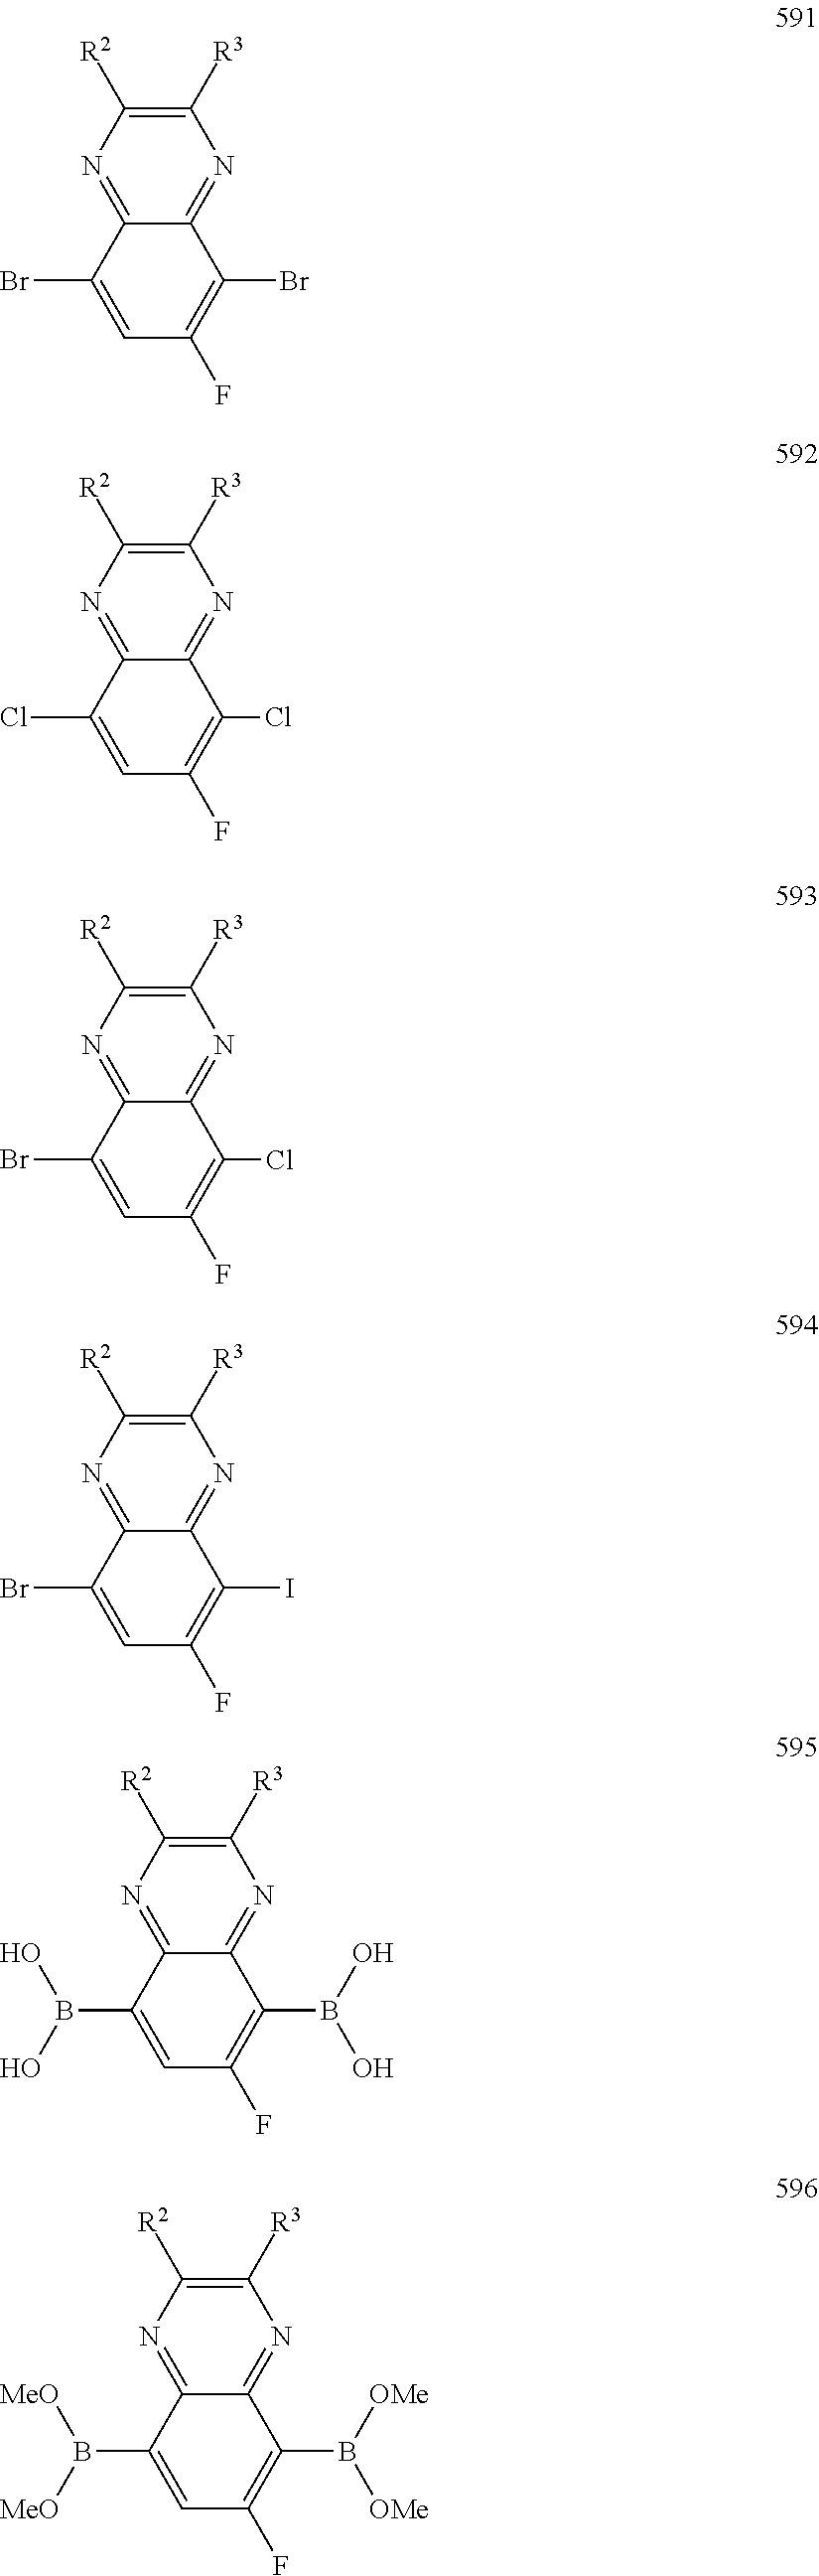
C1([R3])=C([R2])N=C2C(=N1)C(Br)=C(F)C=C2Br.C1([R3])=C([R2])N=C2C(=N1)C(Cl)=C(F)C=C2Cl.C1([R3])=C([R2])N=C2C(=N1)C(Cl)=C(F)C=C2Br.C1([R3])=C([R2])N=C2C(=N1)C(I)=C(F)C=C2Br.C1([R3])=C([R2])N=C2C(=N1)C(B(O)O)=C(F)C=C2B(O)O.C1([R3])=C([R2])N=C2C(=N1)C(B([OMe])[OMe])=C(F)C=C2B([MeO])[MeO]
